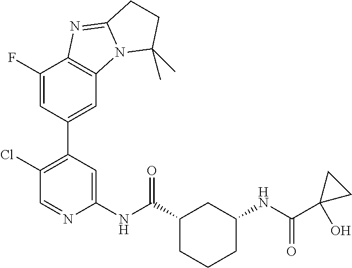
C1(NC(C2CCCC(NC(C3(O)CC3)=O)C2)=O)=CC(C2=CC3=C(C(F)=C2)N=C2N3C(C)(C)CC2)=C(Cl)C=N1
